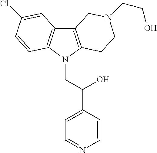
C12=C(N(CC(C3=CC=NC=C3)O)C3=C1C=C(Cl)C=C3)CCN(CCO)C2
